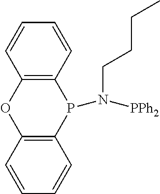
C12=C(C=CC=C1)OC1=C(P2N([PPh2])CCCC)C=CC=C1
